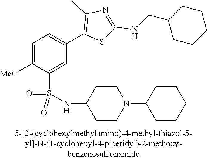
C1=C([MeO])C(S(NC2CCN(C3CCCCC3)CC2)(=O)=O)=CC(C2=C(C)N=C(NCC3CCCCC3)S2)=C1
